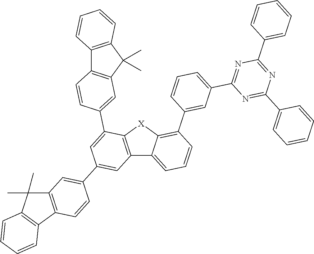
C12=C([X]C3=C(C4=CC(C5=NC(C6=CC=CC=C6)=NC(C6=CC=CC=C6)=N5)=CC=C4)C=CC=C13)C(C1=CC3=C(C4=C(C3(C)C)C=CC=C4)C=C1)=CC(C1=CC3=C(C=C1)C1=C(C3(C)C)C=CC=C1)=C2
